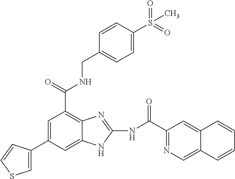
C1=C(C2=CSC=C2)C=C2C(=C1C(NCC1=CC=C(S(C)(=O)=O)C=C1)=O)N=C(NC(=O)C1=NC=C3C(=C1)C=CC=C3)N2
